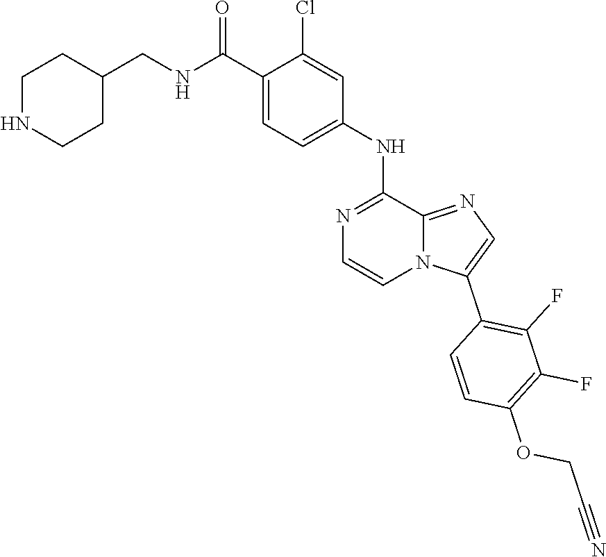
C12=NC=C(C3=C(F)C(F)=C(OCC#N)C=C3)N1C=CN=C2NC1=CC=C(C(NCC2CCNCC2)=O)C(Cl)=C1
